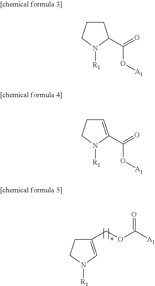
C1(COC([A1])=O)=CN([R1])CC1.C1CCN([R1])C1C(=O)O[A1].C1=C(C(=O)O[A1])N([R1])CC1
